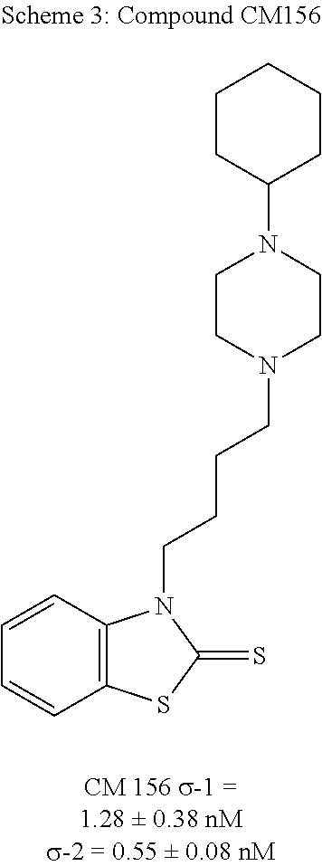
C1CC(N2CCN(CCCCN3C4=C(C=CC=C4)SC3=S)CC2)CCC1
